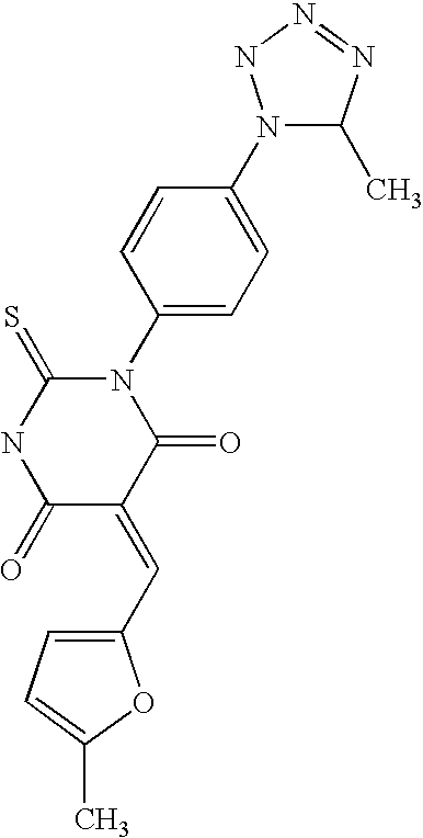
C1(C=C2C(=O)N(C3=CC=C(N4C(C)N=NN4)C=C3)C(=S)NC2=O)=CC=C(C)O1
